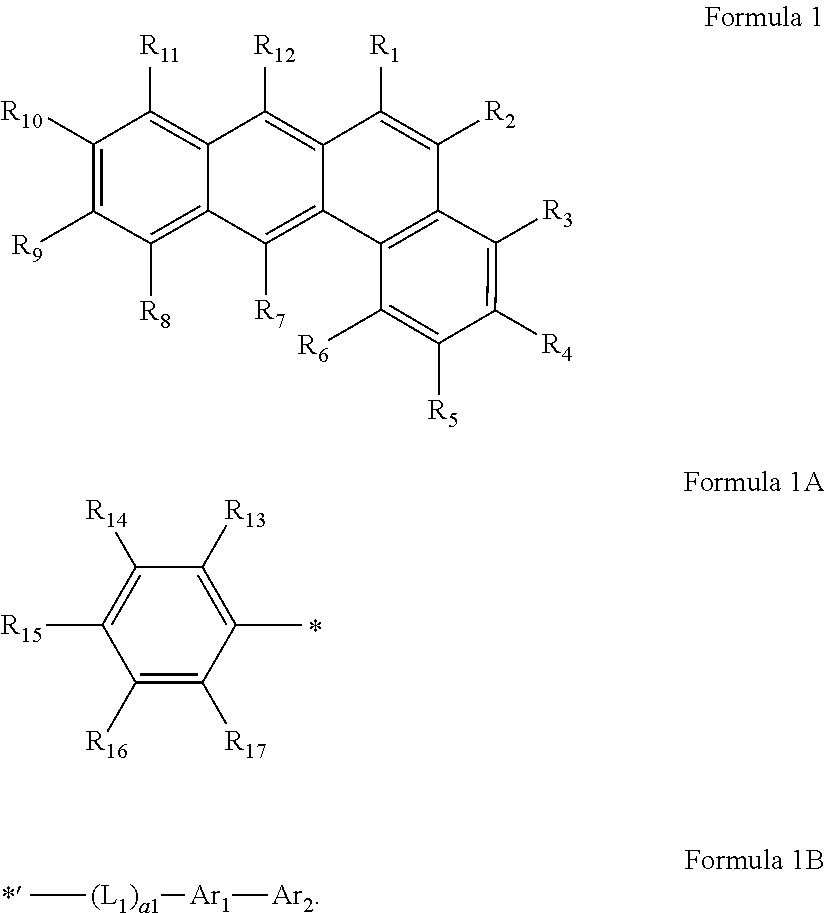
C1([R14])=C([R15])C([R16])=C([R17])C(C)=C1[R13].C[(L1)a1][Ar1][Ar2].C1([R11])=C2C([R12])=C3C([R1])=C([R2])C4=C(C3=C([R7])C2=C([R8])C([R9])=C1[R10])C([R6])=C([R5])C([R4])=C4[R3]
